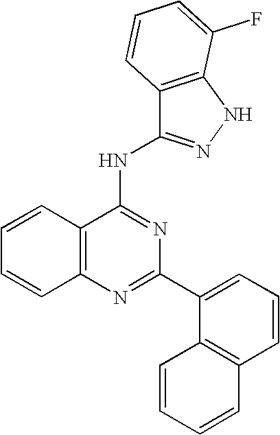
C12=C(N=C(C3=CC=CC4=C3C=CC=C4)N=C1NC1=NNC3=C1C=CC=C3F)C=CC=C2
